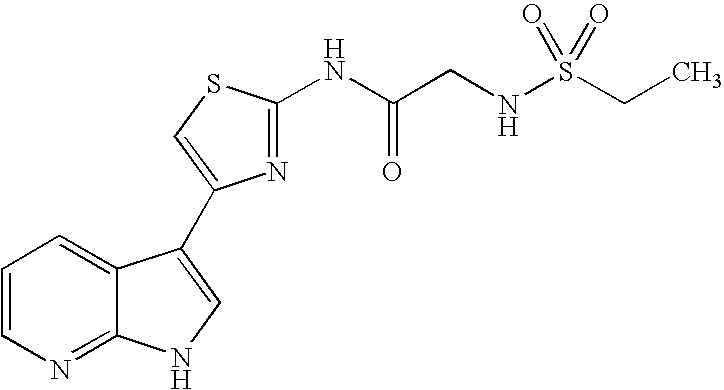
C1=CN=C2C(=C1)C(C1=CSC(NC(=O)CNS(CC)(=O)=O)=N1)=CN2
